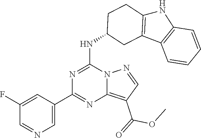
C1(F)=CC(C2=NC3=C(C(OC)=O)C=NN3C(NC3CCC4=C(C5=C(N4)C=CC=C5)C3)=N2)=CN=C1
